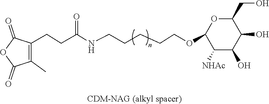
C1(CO)OC(OCCCCCNC(CCC2=C(C)C(=O)OC2=O)=O)C([NHAc])C(O)C1O
